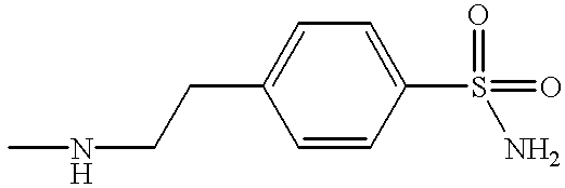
CNCCC1=CC=C(S(=O)(N)=O)C=C1
